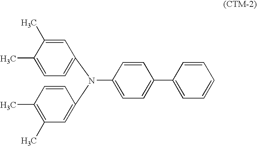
C1(N(C2=CC(C)=C(C)C=C2)C2=CC=C(C)C(C)=C2)=CC=C(C2=CC=CC=C2)C=C1
